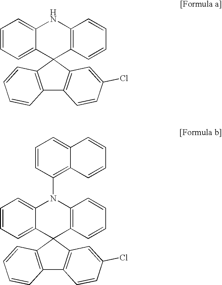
C1=CC=C2C(=C1)NC1=C(C23C2=C(C4=C3C=C(Cl)C=C4)C=CC=C2)C=CC=C1.C1=CC=C2C(=C1)N(C1=C3C(=CC=C1)C=CC=C3)C1=C(C23C2=C(C4=C3C=C(Cl)C=C4)C=CC=C2)C=CC=C1
